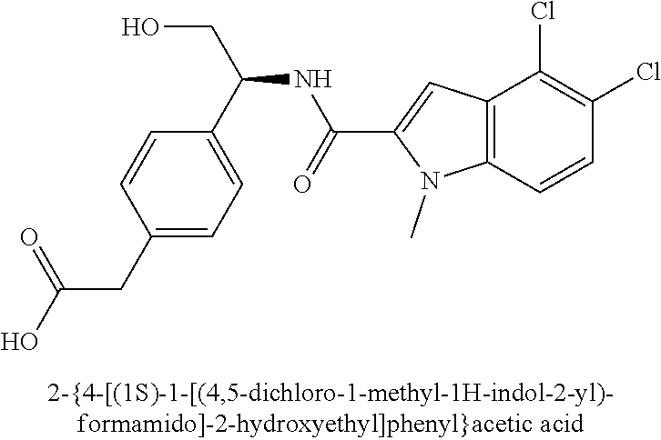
C1(CC(O)=O)=CC=C(C(CO)NC(C2=CC3=C(N2C)C=CC(Cl)=C3Cl)=O)C=C1
